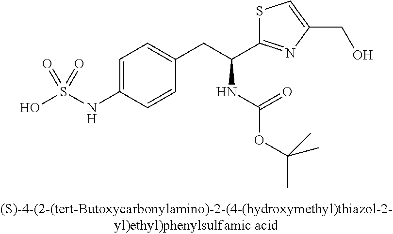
OS(NC1=CC=C(CC(C2=NC(CO)=CS2)NC(OC(C)(C)C)=O)C=C1)(=O)=O
